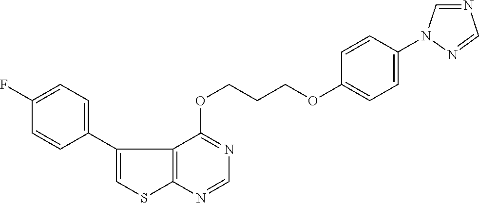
C12=C(N=CN=C1OCCCOC1=CC=C(N3C=NC=N3)C=C1)SC=C2C1=CC=C(F)C=C1
